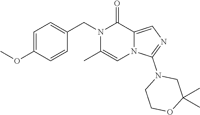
C1=C(OC)C=CC(CN2C(C)=CN3C(=CN=C3N3CCOC(C)(C)C3)C2=O)=C1
